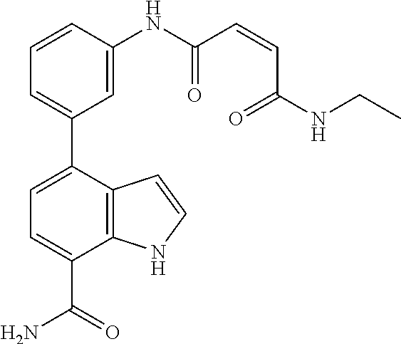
C1=CC2=C(N1)C(C(N)=O)=CC=C2C1=CC=CC(NC(C=CC(NCC)=O)=O)=C1
